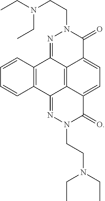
C1=CC2=C(C=C1)C1=NN(CCN(CC)CC)C(=O)C3=CC=C4C(=C13)C2=NN(CCN(CC)CC)C4=O
